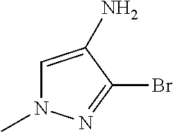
C1=C(N)C(Br)=NN1C
